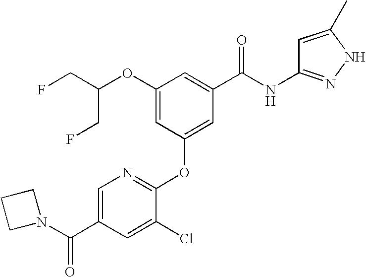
C1=C(C(=O)N2CCC2)C=C(Cl)C(OC2=CC(C(NC3=NNC(C)=C3)=O)=CC(OC(CF)CF)=C2)=N1
